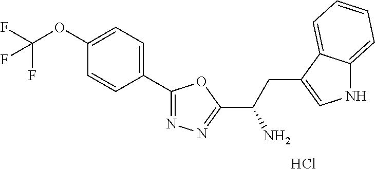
C1=C(OC(F)(F)F)C=CC(C2=NN=C(C(CC3=CNC4=CC=CC=C43)N)O2)=C1.Cl
